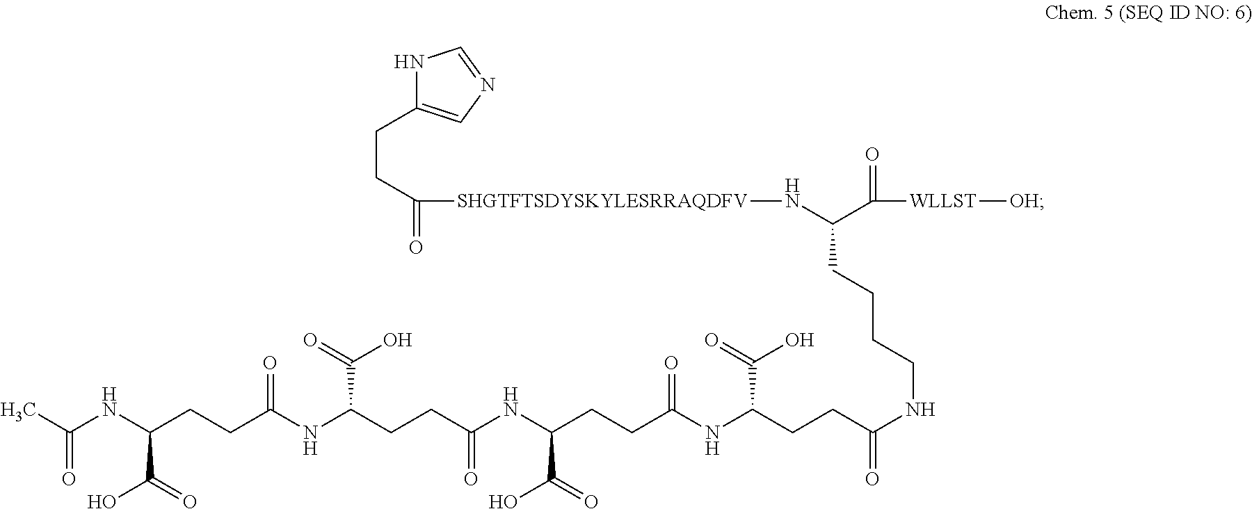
N1C(CCC([SHGTFTSDYSKYLESRRAQDFV]NC(C(=O)[WLLST][OH])CCCCNC(CCC(NC(CCC(NC(CCC(NC(CCC(NC(C)=O)C(=O)O)=O)C(=O)O)=O)C(=O)O)=O)C(=O)O)=O)=O)=CN=C1
